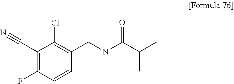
C1(C#N)=C(F)C=CC(CNC(C(C)C)=O)=C1Cl
